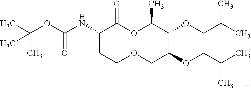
C1(NC(OC(C)(C)C)=O)CCOCC(OCC(C)C)C(OCC(C)C)C(C)OC1=O
